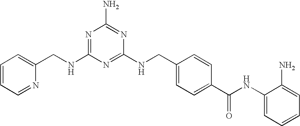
C1(NCC2=CC=C(C(NC3=CC=CC=C3N)=O)C=C2)=NC(NCC2=CC=CC=N2)=NC(N)=N1
